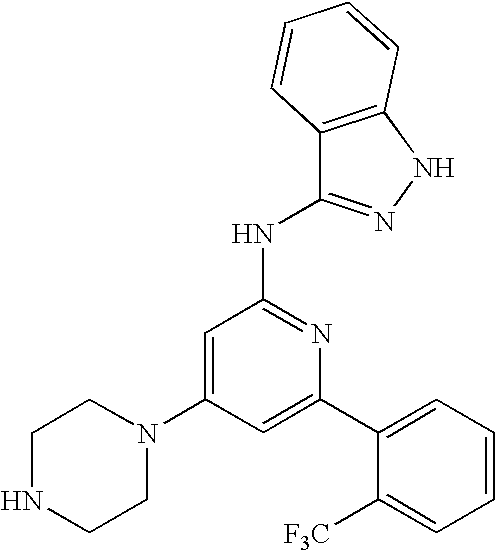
C1=C(C2=CC=CC=C2[F3C])N=C(NC2=NNC3=C2C=CC=C3)C=C1N1CCNCC1
